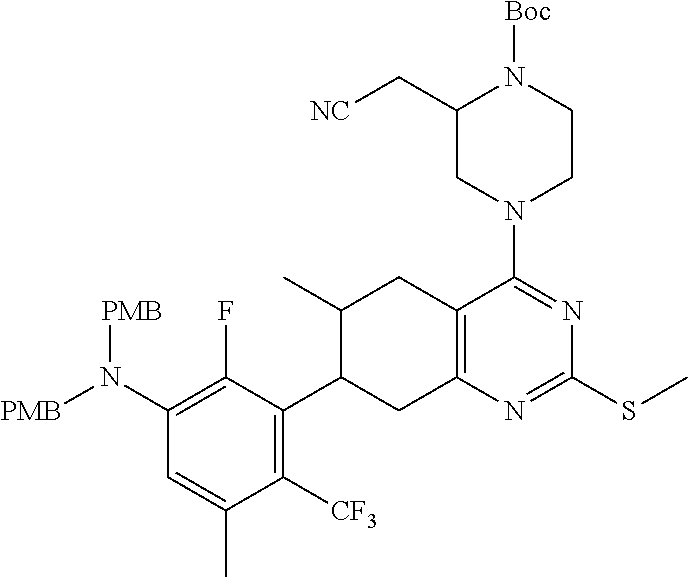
C1(N([PMB])[PMB])=C(F)C(C2CC3=C(CC2C)C(N2CCN([Boc])C(C[NC])C2)=NC(SC)=N3)=C([CF3])C(C)=C1
